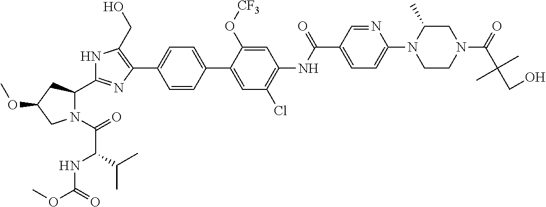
N1C(CO)=C(C2=CC=C(C3=CC(Cl)=C(NC(C4=CC=C(N5CCN(C(C(CO)(C)C)=O)CC5C)N=C4)=O)C=C3O[CF3])C=C2)N=C1C1N(C(=O)C(NC(OC)=O)C(C)C)CC(OC)C1
